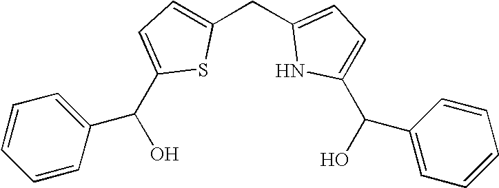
C(C1=CC=C(CC2=CC=C(C(O)C3=CC=CC=C3)N2)S1)(O)C1=CC=CC=C1
